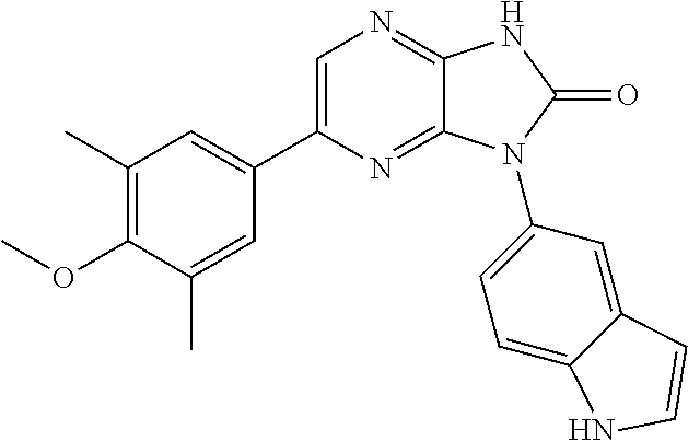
C1(C)=C(OC)C(C)=CC(C2=CN=C3C(=N2)N(C2=CC=C4C(=C2)C=CN4)C(=O)N3)=C1
